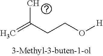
CC(CCO[H])=C
